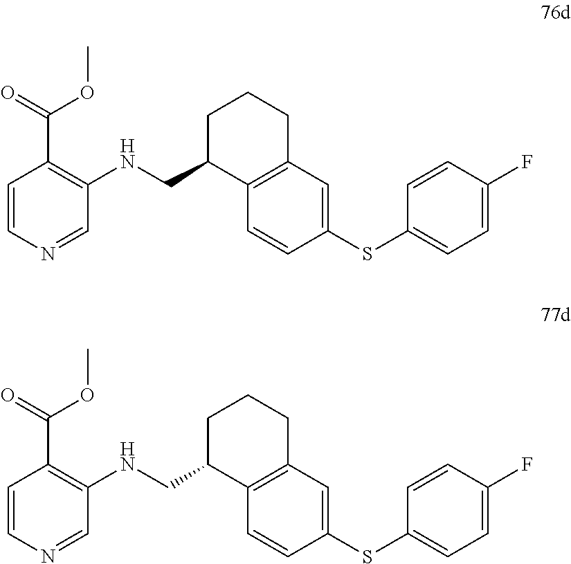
C1=CC(SC2=CC=C(F)C=C2)=CC2=C1C(CNC1=C(C(OC)=O)C=CN=C1)CCC2.C1=CC(SC2=CC=C(F)C=C2)=CC2=C1C(CNC1=C(C(OC)=O)C=CN=C1)CCC2
